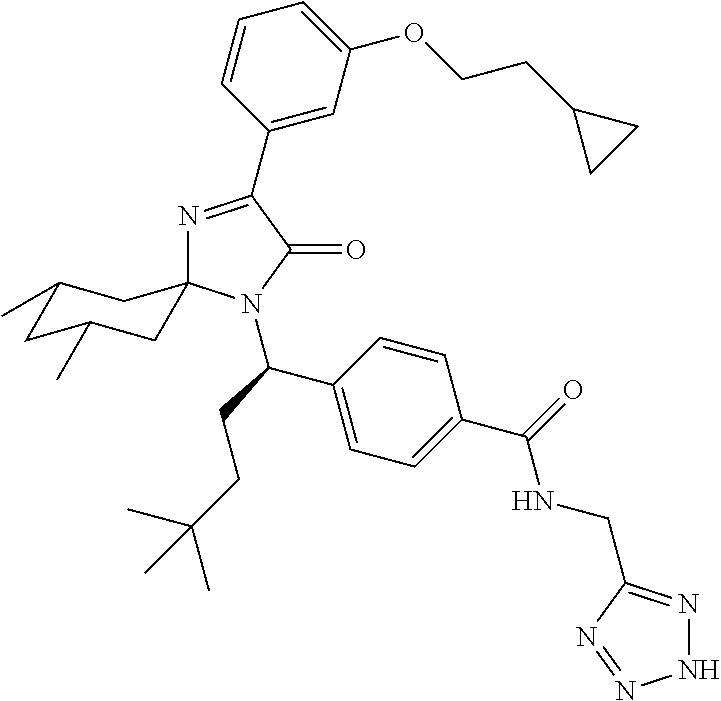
N1=C(C2=CC(OCCC3CC3)=CC=C2)C(=O)N(C(CCC(C)(C)C)C2=CC=C(C(=O)NCC3=NNN=N3)C=C2)C12CC(C)CC(C)C2
